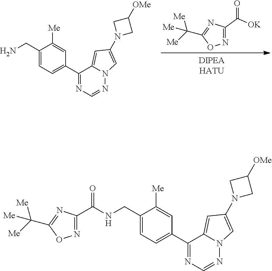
C1(CN)=CC=C(C2=NC=NN3C2=CC(N2CC([OMe])C2)=C3)C=C1[Me].N1=C(C([OK])=O)N=C(C([Me])([Me])[Me])O1.C1(CNC(=O)C2=NOC(C([Me])([Me])[Me])=N2)=CC=C(C2=NC=NN3C2=CC(N2CC([OMe])C2)=C3)C=C1[Me]
